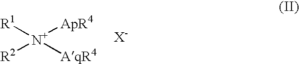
[R1][N+]([ApR4])([R2])[AqR4].[X-]
